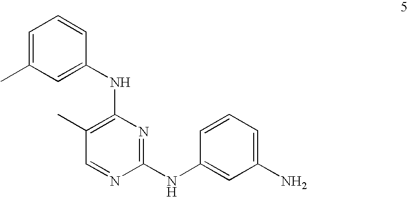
C1(NC2=C(C)C=NC(NC3=CC(N)=CC=C3)=N2)=CC(C)=CC=C1
